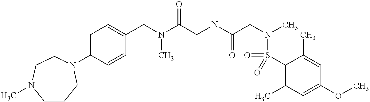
C(N(C(CNC(CN(C)S(=O)(C1=C(C)C=C(OC)C=C1C)=O)=O)=O)C)C1=CC=C(N2CCCN(C)CC2)C=C1
